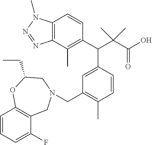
CC1=C(C(C(C(O)=O)(C)C)C2=CC(CN3CC4=C(C=CC=C4F)OC(CC)C3)=C(C)C=C2)C=CC2=C1N=NN2C
